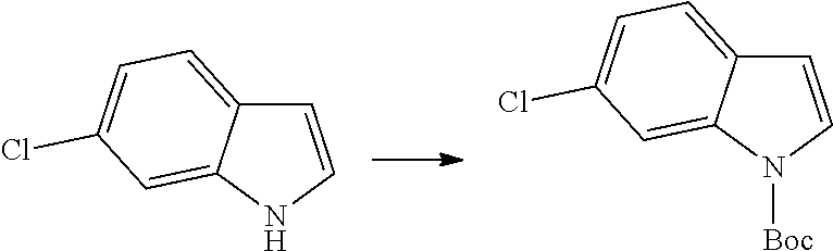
C1=CNC2=CC(Cl)=CC=C12.C1=CN([Boc])C2=CC(Cl)=CC=C12
